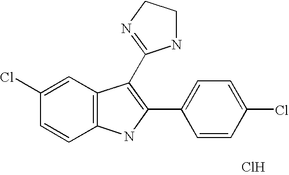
C1=C(Cl)C=CC2=C1C(C1=NCCN1)=C(C1=CC=C(Cl)C=C1)N2.Cl
